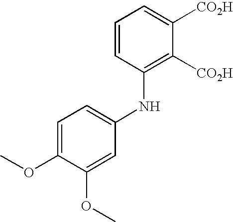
C1=CC(NC2=CC=C(OC)C(OC)=C2)=C([CO2H])C([CO2H])=C1
